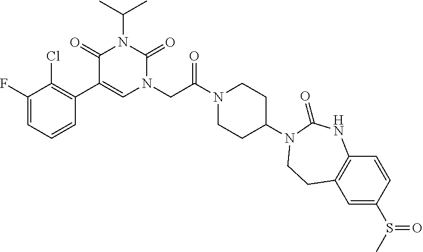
C1(F)=CC=CC(C2=CN(CC(N3CCC(N4C(=O)NC5=C(C=C(S(C)=O)C=C5)CC4)CC3)=O)C(=O)N(C(C)C)C2=O)=C1Cl
